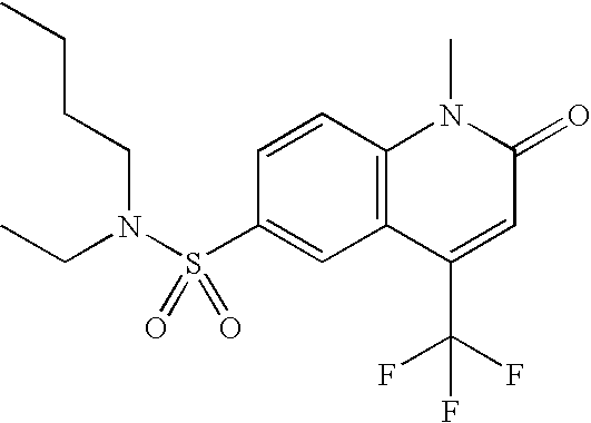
C1=CC2=C(C=C1S(N(CC)CCCC)(=O)=O)C(C(F)(F)F)=CC(=O)N2C
